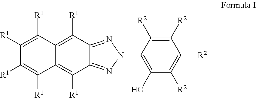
C1([R2])=C([R2])C(N2N=C3C([R1])=C4C([R1])=C([R1])C([R1])=C([R1])C4=C([R1])C3=N2)=C(O)C([R2])=C1[R2]
